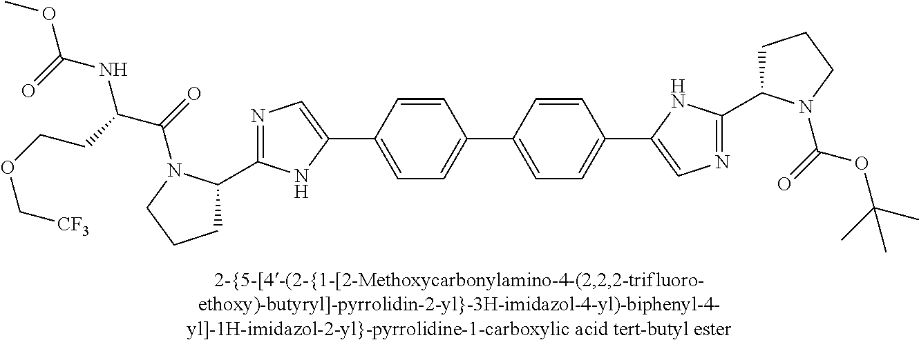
C1(C2=CC=C(C3=CN=C(C4CCCN4C(=O)OC(C)(C)C)N3)C=C2)=CC=C(C2=CN=C(C3CCCN3C(C(NC(OC)=O)CCOC[CF3])=O)N2)C=C1
